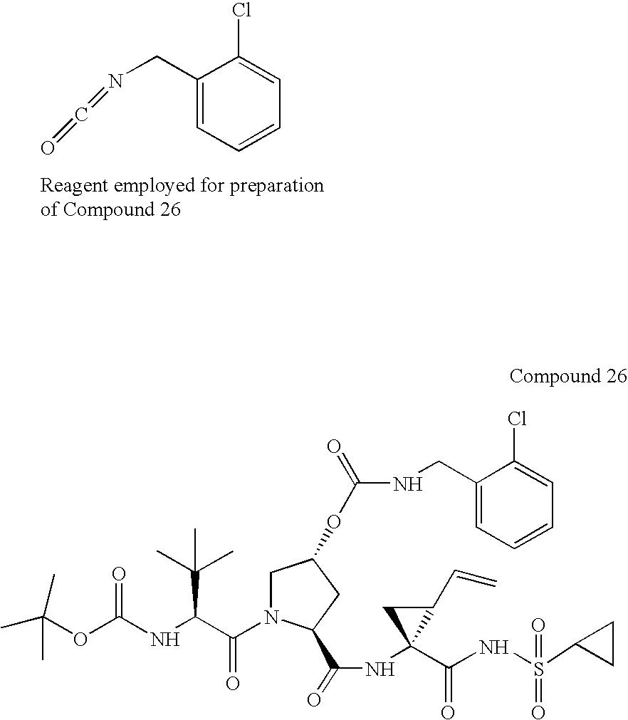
C1(CN=C=O)=CC=CC=C1Cl.CC(OC(NC(C(N1CC(OC(=O)NCC2=CC=CC=C2Cl)CC1C(=O)NC1(C(=O)NS(=O)(C2CC2)=O)C(C=C)C1)=O)C(C)(C)C)=O)(C)C
